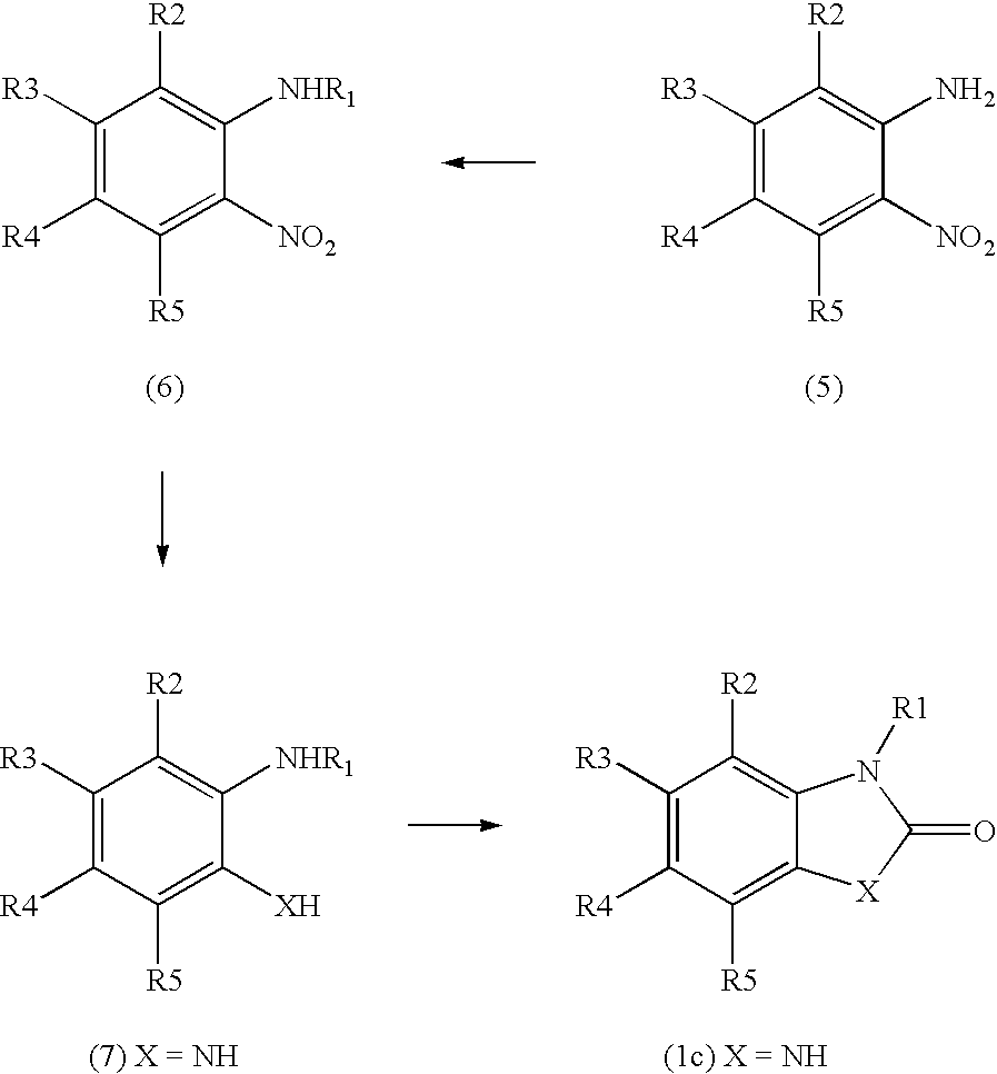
C1([R3])=C([R4])C([R5])=C([NO2])C([NHR1])=C1[R2].C1([R3])=C([R4])C([R5])=C([NO2])C(N)=C1[R2].C1([R3])=C([R4])C([R5])=C([XH])C([NHR1])=C1[R2].C1([R3])=C([R4])C([R5])=C2C(=C1[R2])N([R1])C(=O)[X]2
